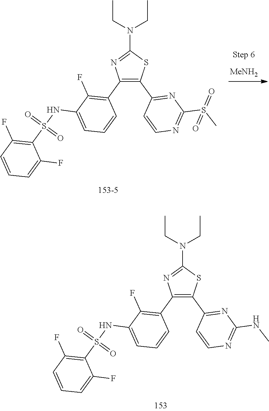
[MeNH2].C1(C2=C(F)C(NS(C3=C(F)C=CC=C3F)(=O)=O)=CC=C2)=C(C2=NC(S(C)(=O)=O)=NC=C2)SC(N(CC)CC)=N1.C1(C2=C(F)C(NS(C3=C(F)C=CC=C3F)(=O)=O)=CC=C2)=C(C2=NC(NC)=NC=C2)SC(N(CC)CC)=N1
